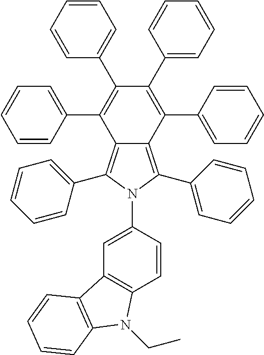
C12=C(C3=CC=CC=C3)N(C3=CC4=C(C=C3)N(CC)C3=C4C=CC=C3)C(C3=CC=CC=C3)=C1C(C1=CC=CC=C1)=C(C1=CC=CC=C1)C(C1=CC=CC=C1)=C2C1=CC=CC=C1
